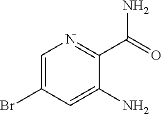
C1=C(Br)C=C(N)C(C(=O)N)=N1
